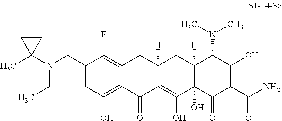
C1(CN(C2(C)CC2)CC)=CC(O)=C2C(=C1F)CC1([H])C(=C(O)C3(O)C([H])(C1)C(N(C)C)C(O)=C(C(N)=O)C3=O)C2=O
